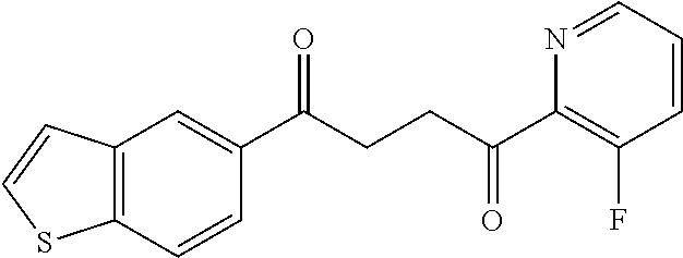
C1(C(CCC(C2=C(F)C=CC=N2)=O)=O)=CC2=C(C=C1)SC=C2
